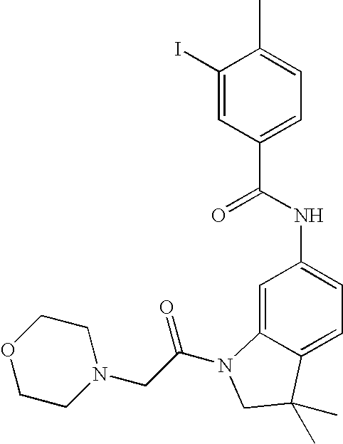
C1(I)=CC(C(=O)NC2=CC=C3C(=C2)N(C(CN2CCOCC2)=O)CC3(C)C)=CC=C1C
